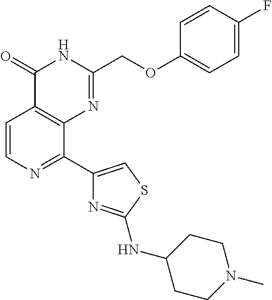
C1=CN=C(C2=CSC(NC3CCN(C)CC3)=N2)C2=C1C(=O)NC(COC1=CC=C(F)C=C1)=N2
